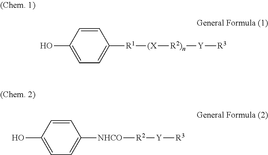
C1=CC(O)=CC=C1[R1][(X][R2)n][Y][R3].C1=CC(O)=CC=C1[NHCO][R2][Y][R3]
